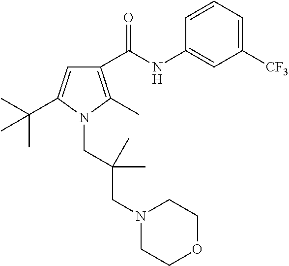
C1(NC(C2=C(C)N(CC(CN3CCOCC3)(C)C)C(C(C)(C)C)=C2)=O)=CC([CF3])=CC=C1
